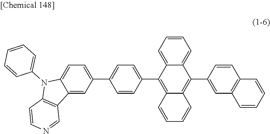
C1(C2=CC=C(C3=C4C(=C(C5=CC6=C(C=C5)C=CC=C6)C5=CC=CC=C35)C=CC=C4)C=C2)=CC=C2C(=C1)C1=C(N2C2=CC=CC=C2)C=CN=C1
